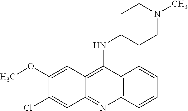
C12=C(C(NC3CCN(C)CC3)=C3C(=N1)C=C(Cl)C(OC)=C3)C=CC=C2
